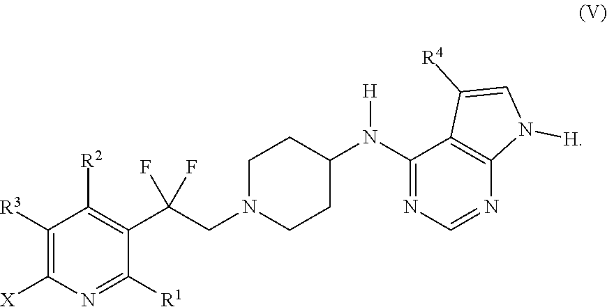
C1([R3])=C([X])N=C([R1])C(C(CN2CCC(N(C3=NC=NC4=C3C([R4])=CN4[H])[H])CC2)(F)F)=C1[R2]
